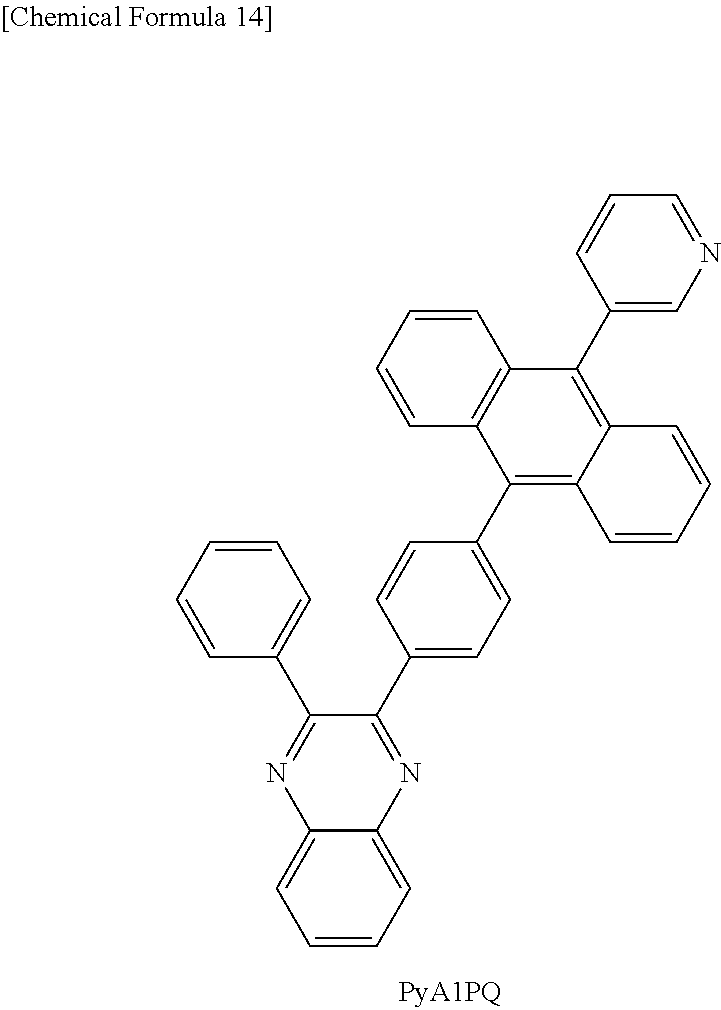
C1=CC(C2=NC3=CC=CC=C3N=C2C2=CC=C(C3=C4C(=C(C5=CN=CC=C5)C5=C3C=CC=C5)C=CC=C4)C=C2)=CC=C1
